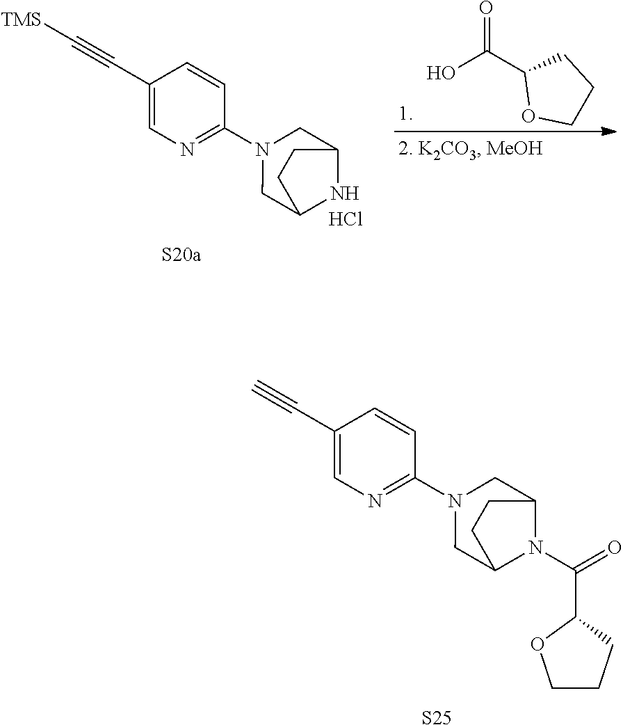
C1(C#C)=CN=C(N2CC3N(C(C4OCCC4)=O)C(C2)CC3)C=C1.[S25].C1(C#C[TMS])=CN=C(N2CC3NC(C2)CC3)C=C1.Cl.OC(C1OCCC1)=O
